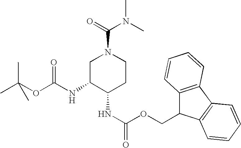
C1C(NC(OC(C)(C)C)=O)C(NC(=O)OCC2C3=C(C4=C2C=CC=C4)C=CC=C3)CCN1C(=O)N(C)C
